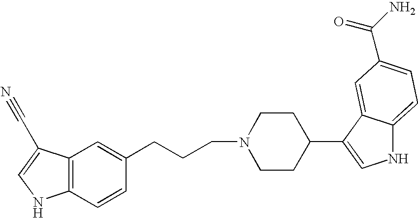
C12=C(C=CC(CCCN3CCC(C4=CNC5=CC=C(C(N)=O)C=C45)CC3)=C1)NC=C2C#N
